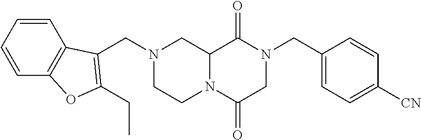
C12N(C(=O)CN(CC3=CC=C([CN])C=C3)C1=O)CCN(CC1=C(CC)OC3=C1C=CC=C3)C2
